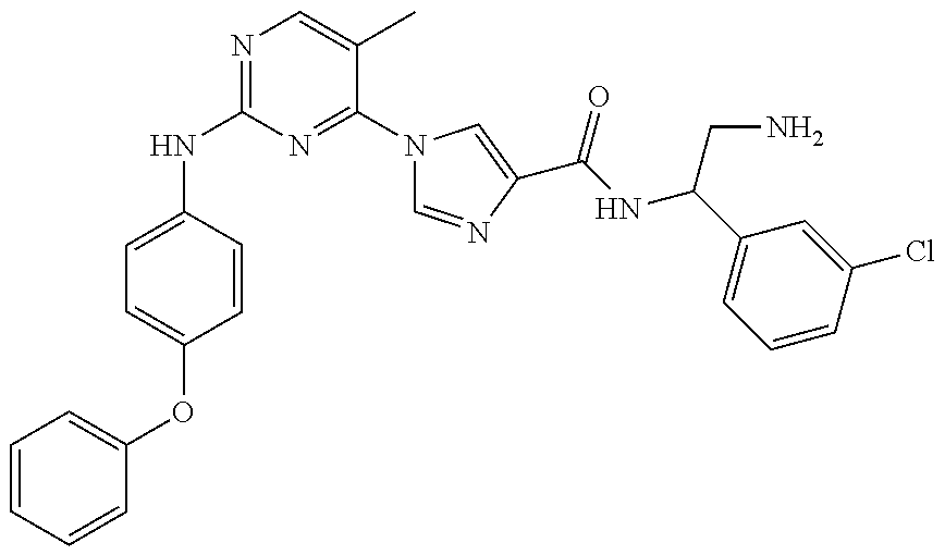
N(C1=NC=C(C)C(N2C=NC(C(=O)NC(CN)C3=CC=CC(Cl)=C3)=C2)=N1)C1=CC=C(OC2=CC=CC=C2)C=C1
